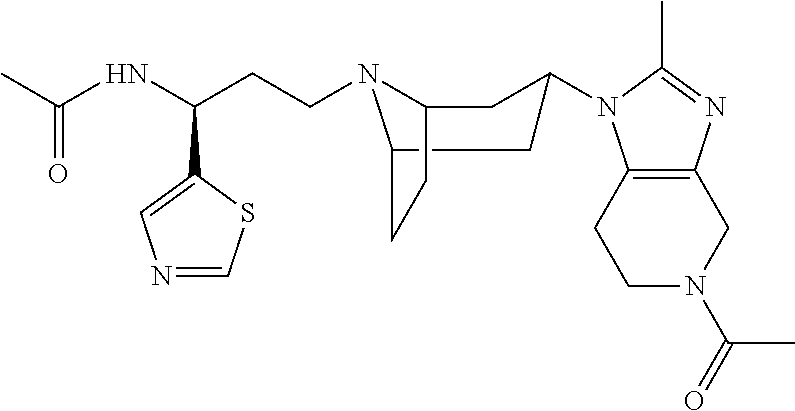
C1N(C(C)=O)CC2=C(C1)N(C1CC3N(CCC(C4=CN=CS4)NC(C)=O)C(CC3)C1)C(C)=N2
